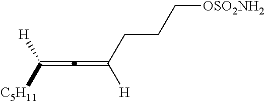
C([H])([C5H11])=C=C([H])CCC[OSO2NH2]
